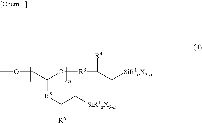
COCC(O[R3]C([R4])C[SiR1aX3-a])[R5]C([R6])C[SiR1aX3-a]
